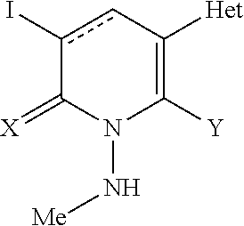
c1(I)cC([Het])=C([Y])N(N[Me])C1=[X]
